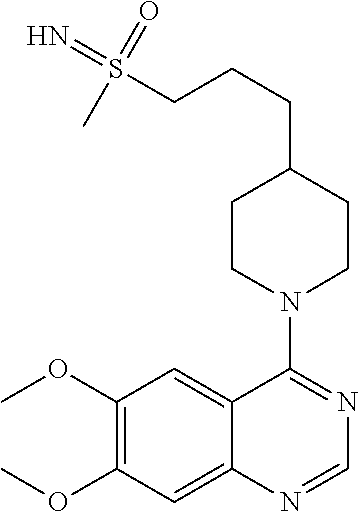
C1(OC)=C(OC)C=C2C(=C1)C(N1CCC(CCCS(=N)(=O)C)CC1)=NC=N2
